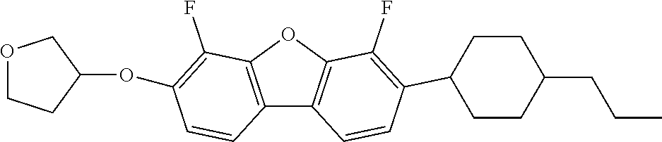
C12=C(OC3=C1C=CC(C1CCC(CCC)CC1)=C3F)C(F)=C(OC1CCOC1)C=C2
